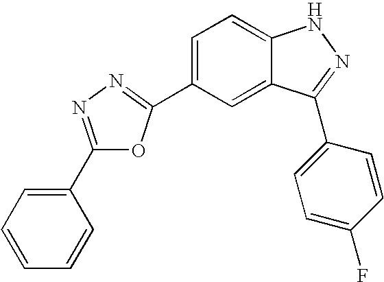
C1(C2=NN=C(C3=CC=C4C(=C3)C(C3=CC=C(F)C=C3)=NN4)O2)=CC=CC=C1
